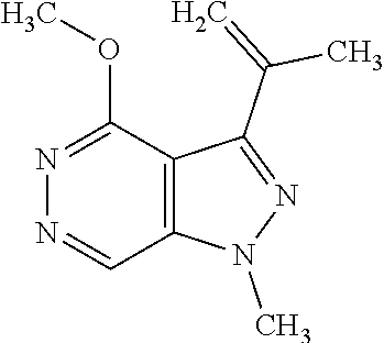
N1=CC2=C(C(OC)=N1)C(C(=C)C)=NN2C
